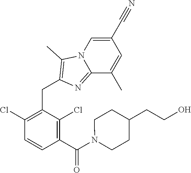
C1(Cl)=C(CC2=C(C)N3C(=N2)C(C)=CC(C#N)=C3)C(Cl)=C(C(N2CCC(CCO)CC2)=O)C=C1
